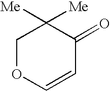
C1OC=CC(=O)C1([Me])[Me]
